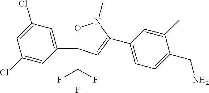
C1(Cl)=CC(C2(C(F)(F)F)ON(C)C(C3=CC=C(CN)C(C)=C3)=C2)=CC(Cl)=C1
